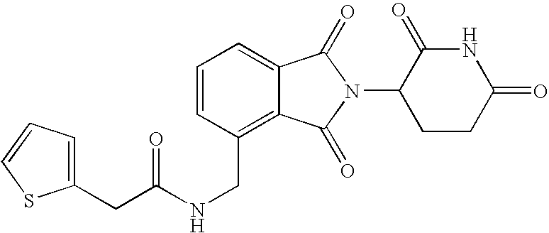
C1=CC(CNC(=O)CC2=CC=CS2)=C2C(=C1)C(=O)N(C1CCC(=O)NC1=O)C2=O
